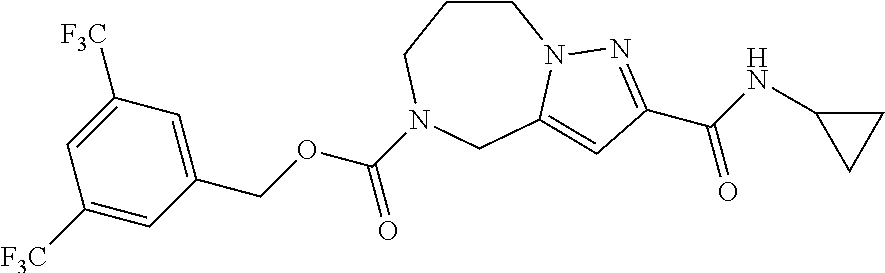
C1CCN(C(OCC2=CC([F3C])=CC([F3C])=C2)=O)CC2=CC(C(=O)NC3CC3)=NN12
